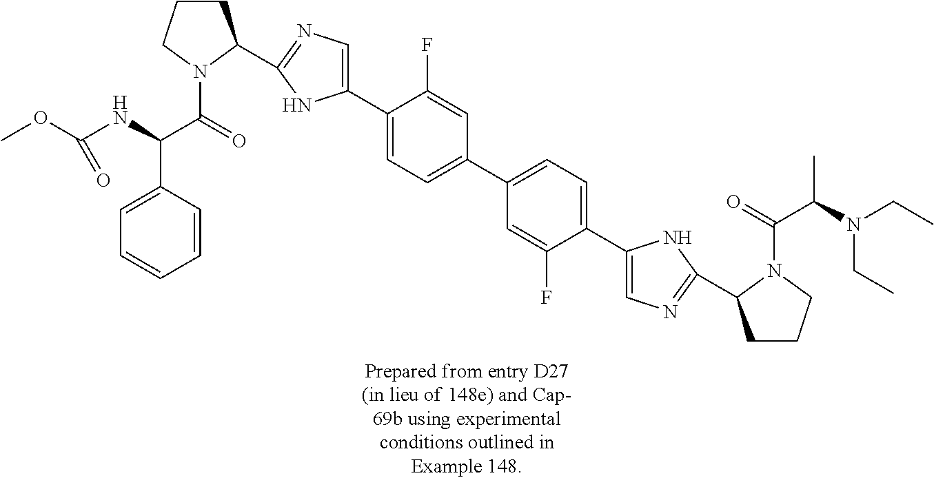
C1CCN(C(=O)C(NC(OC)=O)C2=CC=CC=C2)C1C1=NC=C(C2=CC=C(C3=CC=C(C4=CN=C(C5CCCN5C(=O)C(N(CC)CC)C)N4)C(F)=C3)C=C2F)N1
